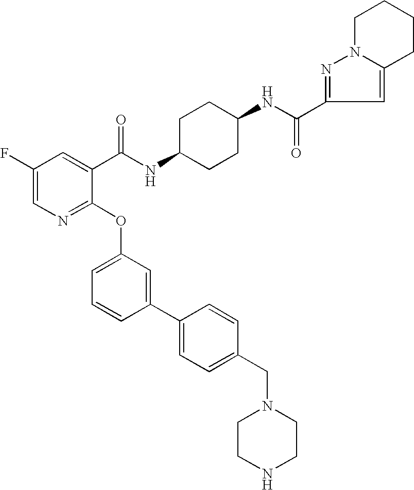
C1(C(NC2CCC(NC(C3=CC(F)=CN=C3OC3=CC=CC(C4=CC=C(CN5CCNCC5)C=C4)=C3)=O)CC2)=O)=NN2C(=C1)CCCC2
